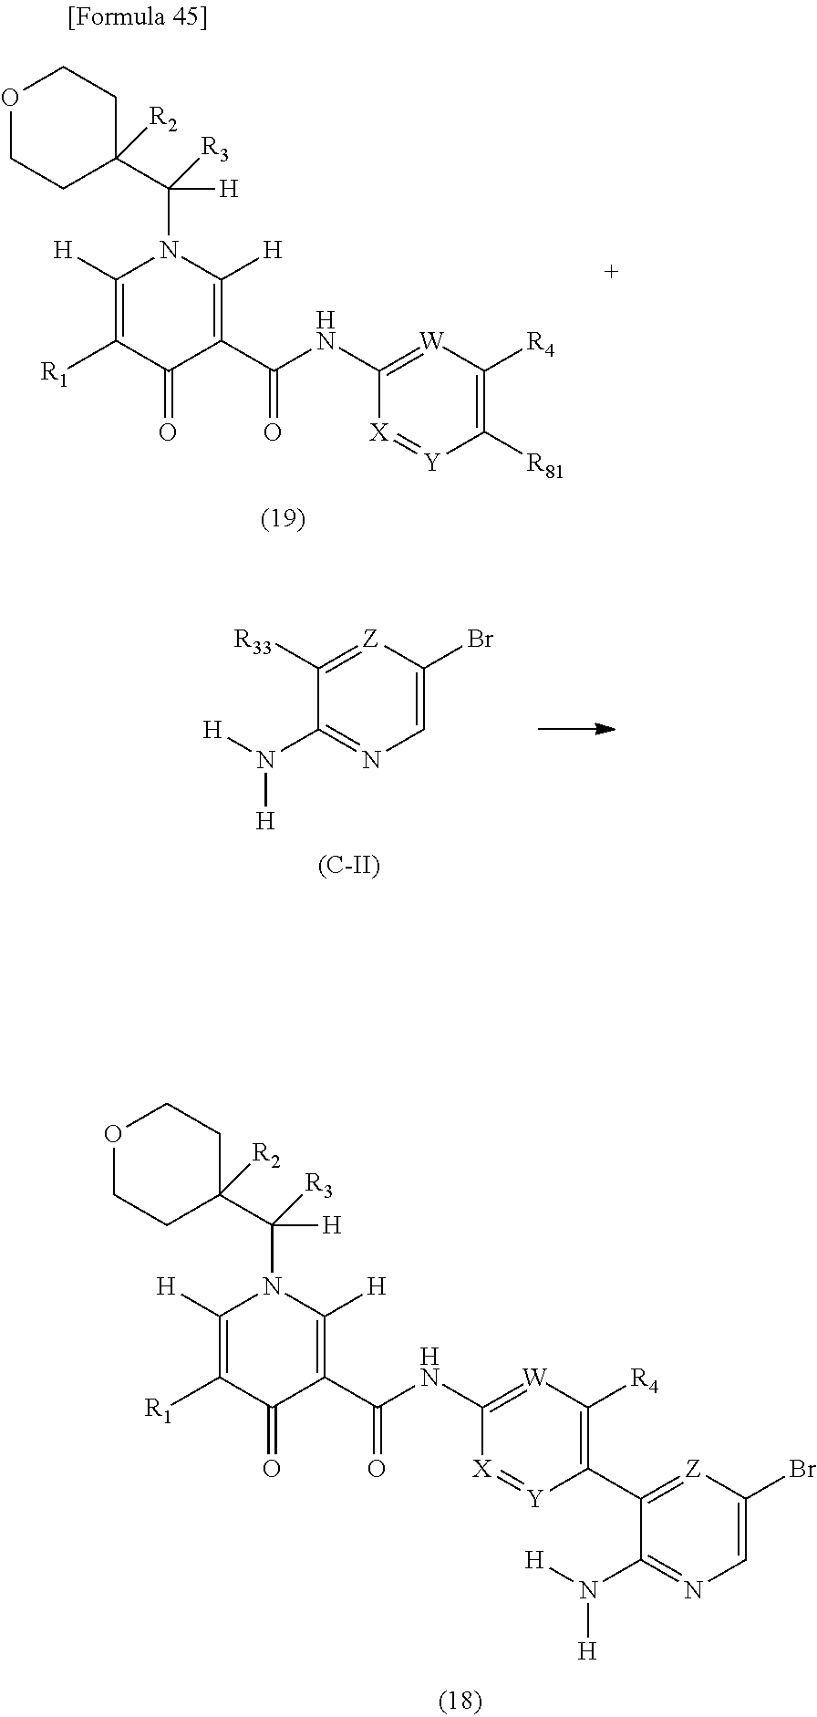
C1(N([H])[H])=NC=C(Br)[Z]=C1C1=C([R4])[W]=C(NC(C2=C([H])N(C(C3([R2])CCOCC3)([R3])[H])C([H])=C([R1])C2=O)=O)[X]=[Y]1.[R81]C1=C([R4])[W]=C(NC(C2=C([H])N(C(C3([R2])CCOCC3)([R3])[H])C([H])=C([R1])C2=O)=O)[X]=[Y]1.C1(N([H])[H])=NC=C(Br)[Z]=C1[R33].[(C-II)]
